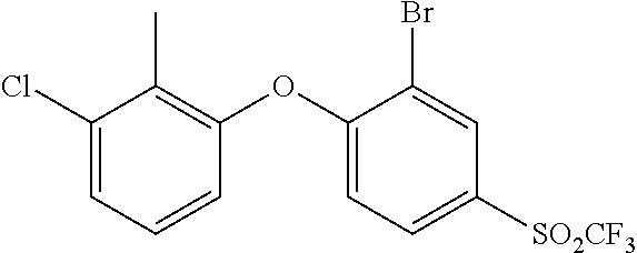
C1(Cl)=CC=CC(OC2=CC=C([SO2CF3])C=C2Br)=C1C
